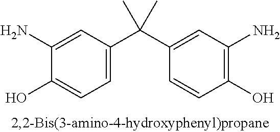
C1(N)=CC(C(C2=CC(N)=C(O)C=C2)(C)C)=CC=C1O
